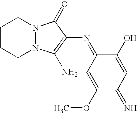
C1(OC)=CC(=NC2=C(N)N3N(C2=O)CCCC3)C(O)=CC1=N
